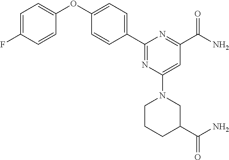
C1(C2=CC=C(OC3=CC=C(F)C=C3)C=C2)=NC(N2CCCC(C(N)=O)C2)=CC(C(=O)N)=N1
